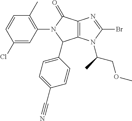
C12=C(C(=O)N(C3=C(C)C=CC(Cl)=C3)C1C1=CC=C(C#N)C=C1)N=C(Br)N2C(COC)C
